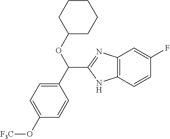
C1(C(OC2CCCCC2)C2=NC3=C(N2)C=CC(F)=C3)=CC=C(O[F3C])C=C1
